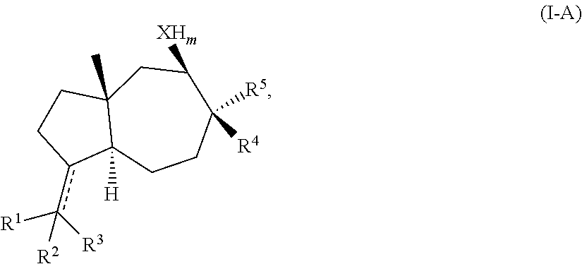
C1Cc(c([R3])([R1])[R2])C2([H])C1(C)CC([XHm])C([R4])([R5])CC2
